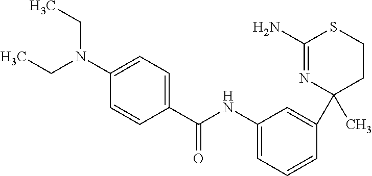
C1(N)=NC(C)(C2=CC(NC(C3=CC=C(N(CC)CC)C=C3)=O)=CC=C2)CCS1
